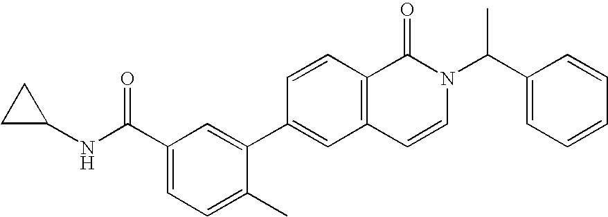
C1C(NC(C2=CC=C(C)C(C3=CC4=C(C=C3)C(=O)N(C(C3=CC=CC=C3)C)C=C4)=C2)=O)C1
